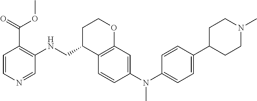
C1=CN=CC(NCC2C3=C(OCC2)C=C(N(C2=CC=C(C4CCN(C)CC4)C=C2)C)C=C3)=C1C(=O)OC
